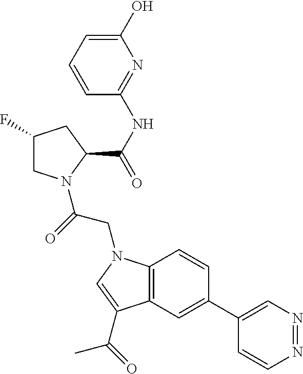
C1(F)CN(C(=O)CN2C3=C(C=C(C4=CN=NC=C4)C=C3)C(C(C)=O)=C2)C(C(NC2=NC(O)=CC=C2)=O)C1
